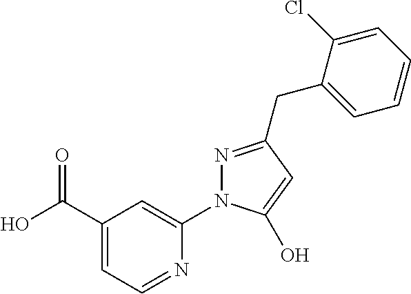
C1=C(C(O)=O)C=C(N2N=C(CC3=CC=CC=C3Cl)C=C2O)N=C1
